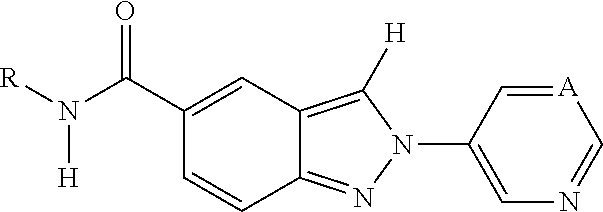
C12=NN(C3=CN=C[A]=C3)C([H])=C1C=C(C(N([R])[H])=O)C=C2
